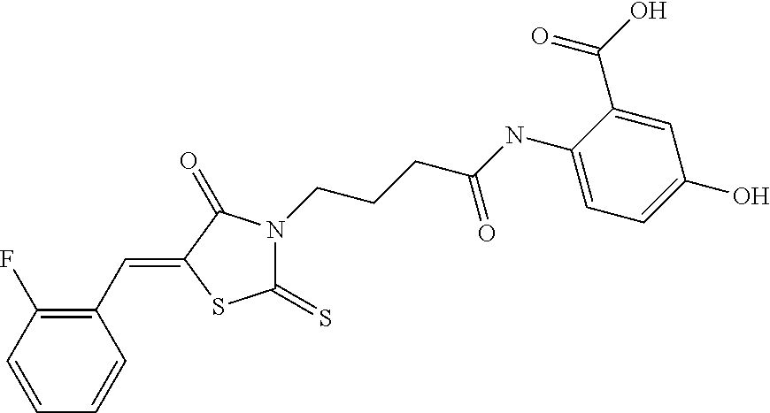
C1=CC(C=C2SC(=S)N(CCCC(NC3=CC=C(O)C=C3C(O)=O)=O)C2=O)=C(F)C=C1
